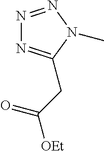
N1=NN(C)C(CC([OEt])=O)=N1
